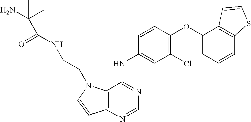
C12=C(N=CN=C1NC1=CC(Cl)=C(OC3=CC=CC4=C3C=CS4)C=C1)C=CN2CCNC(=O)C(C)(N)C
